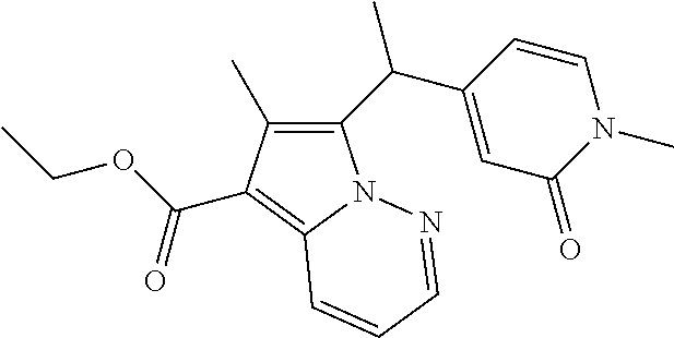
C1(C(C2=CC(=O)N(C)C=C2)C)=C(C)C(C(OCC)=O)=C2N1N=CC=C2
